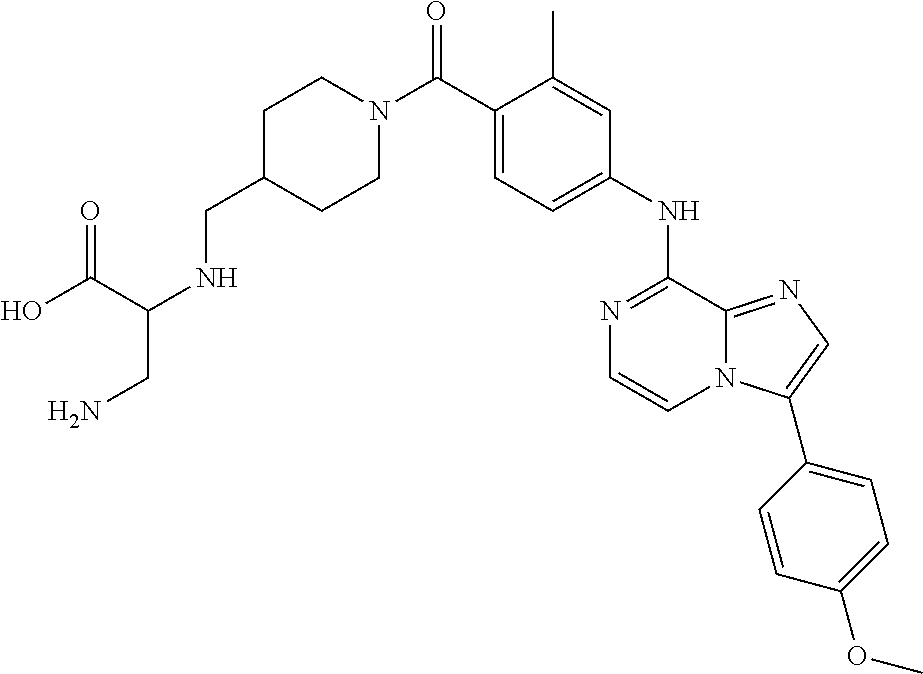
C1(C)=CC(NC2=NC=CN3C2=NC=C3C2=CC=C(OC)C=C2)=CC=C1C(N1CCC(CNC(C(O)=O)CN)CC1)=O
